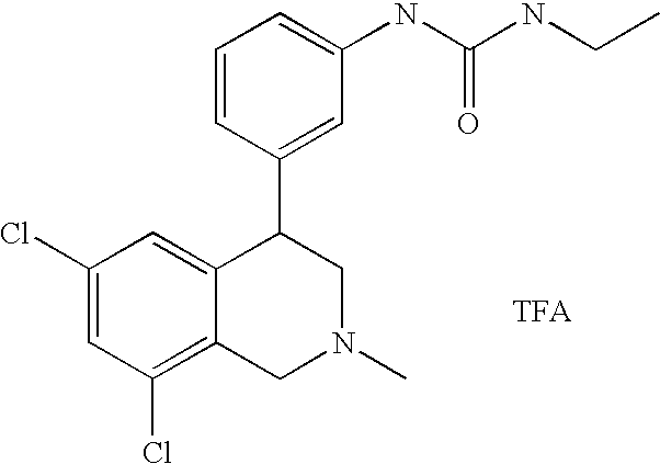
C1(Cl)=CC(Cl)=C2C(=C1)C(C1=CC(NC(NCC)=O)=CC=C1)CN(C)C2
